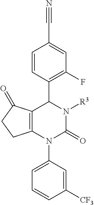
C12=C(N(C3=CC=CC([CF3])=C3)C(=O)N([R3])C1C1=C(F)C=C(C#N)C=C1)CCC2=O
